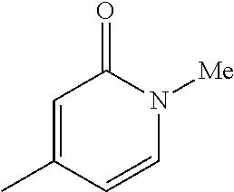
C1=C(C)C=CN([Me])C1=O
